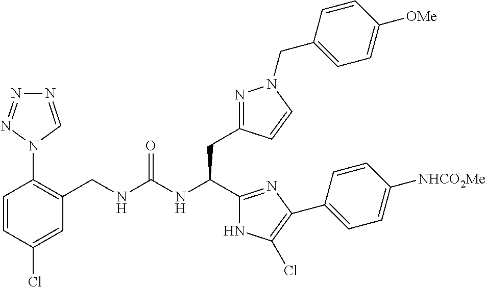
C1(CNC(NC(CC2=NN(CC3=CC=C([OMe])C=C3)C=C2)C2=NC(C3=CC=C([NHCO2Me])C=C3)=C(Cl)N2)=O)=C(N2C=NN=N2)C=CC(Cl)=C1
